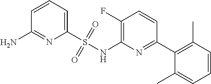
C1(F)=C(NS(C2=CC=CC(N)=N2)(=O)=O)N=C(C2=C(C)C=CC=C2C)C=C1
